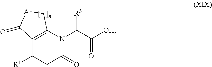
C12=C(N(C(C([OH])=O)[R3])C(=O)CC1[R1])C[A]C2=O
